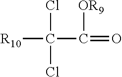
[R10]C(Cl)(C(=O)[OR9])Cl
